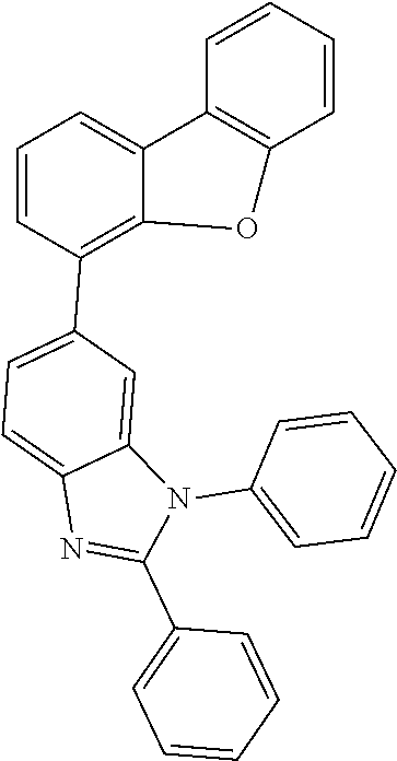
C1=CC=CC2=C1C1=CC=CC(C3=CC=C4C(=C3)N(C3=CC=CC=C3)C(C3=CC=CC=C3)=N4)=C1O2
